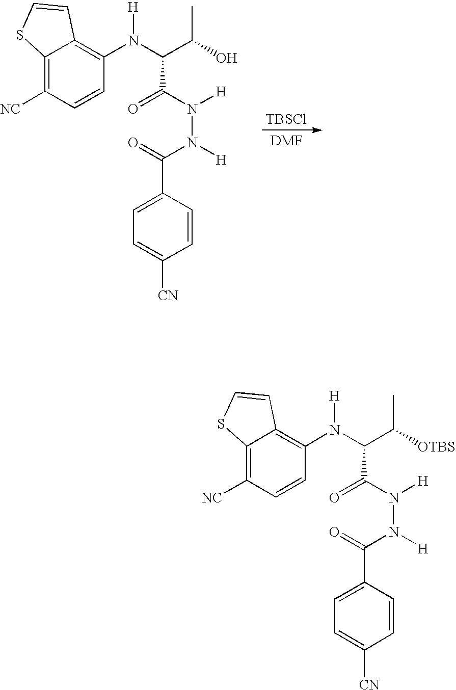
C12=C([NC])C=CC(N(C(C(O)C)C(N([H])N([H])C(=O)C3=CC=C([CN])C=C3)=O)[H])=C1C=CS2.[TBSCl].C12=C([NC])C=CC(N(C(C([OTBS])C)C(N([H])N([H])C(=O)C3=CC=C([CN])C=C3)=O)[H])=C1C=CS2
